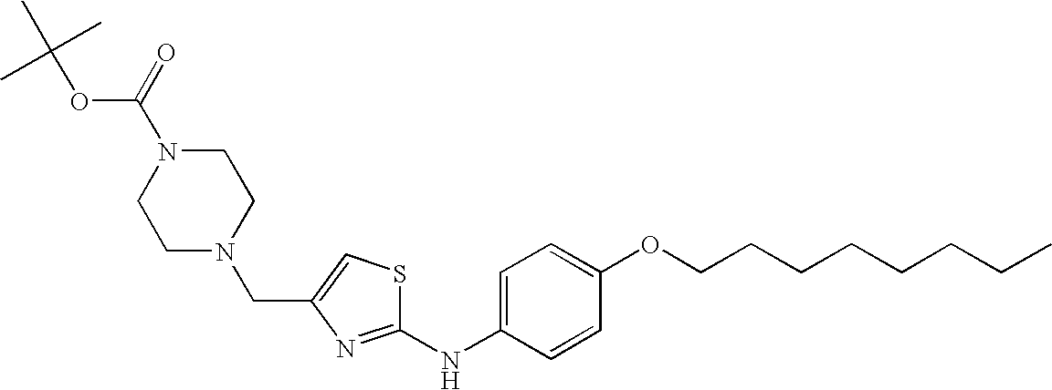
C1=C(NC2=NC(CN3CCN(C(=O)OC(C)(C)C)CC3)=CS2)C=CC(OCCCCCCCC)=C1
